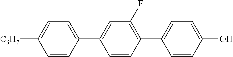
C1=CC(C2=CC=C(O)C=C2)=C(F)C=C1C1=CC=C([C3H7])C=C1
